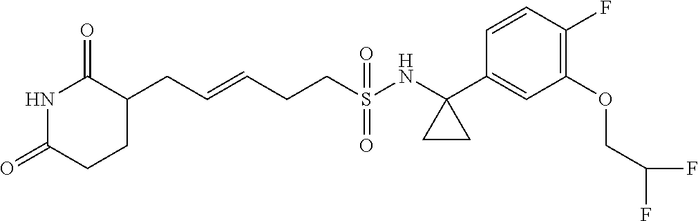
N1C(=O)CCC(CC=CCCS(=O)(=O)NC2(C3=CC(OCC(F)F)=C(F)C=C3)CC2)C1=O
